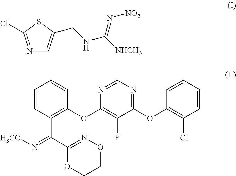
N1=C(Cl)SC(CNC(=N[NO2])[NHCH3])=C1.C1=CC(C(=N[H3CO])C2=NOCCO2)=C(OC2=C(F)C(OC3=C(Cl)C=CC=C3)=NC=N2)C=C1
